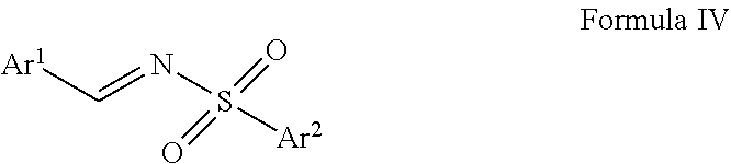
[Ar1]C=NS([Ar2])(=O)=O
